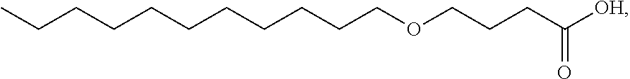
CCCCCCCCCCCOCCCC([OH])=O
